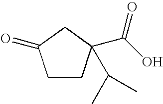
C1CC(C(O)=O)(C(C)C)CC1=O
